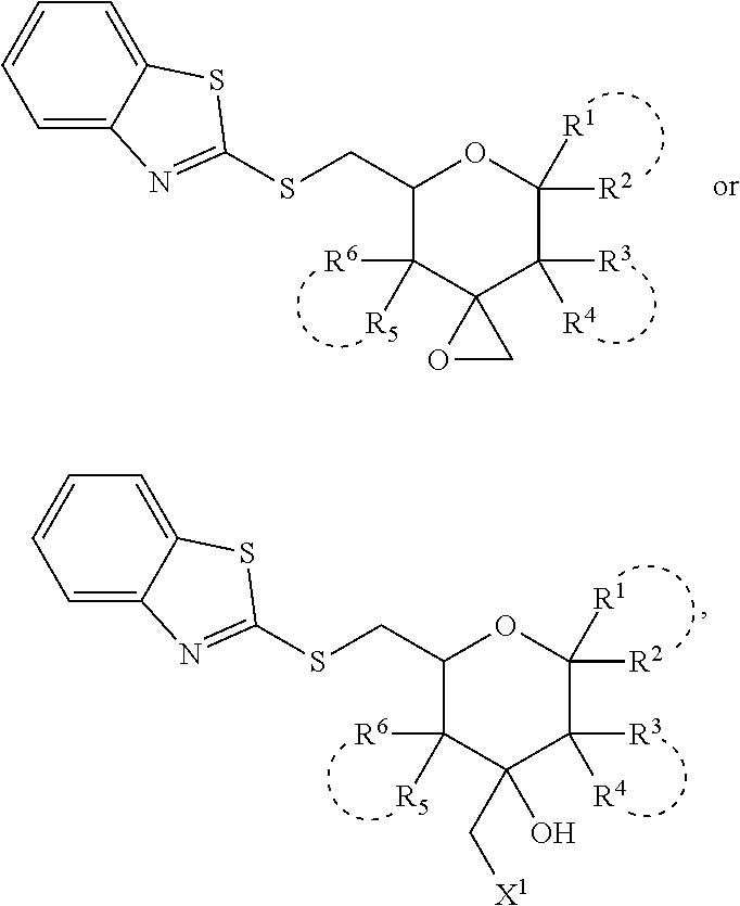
C1=C2C(=CC=C1)SC(SCC1C([R5])([R6])C(C[X1])(O)C([R4])([R3])C([R2])([R1])O1)=N2.C1=C2C(=CC=C1)SC(SCC1C([R5])([R6])C3(C([R4])([R3])C([R2])([R1])O1)OC3)=N2
